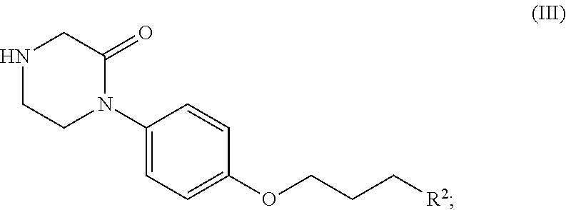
N1CCN(C2=CC=C(OCCC[R2])C=C2)C(=O)C1
